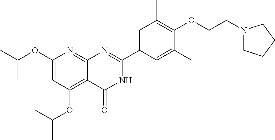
C12=C(OC(C)C)C=C(OC(C)C)N=C1N=C(C1=CC(C)=C(OCCN3CCCC3)C(C)=C1)NC2=O
